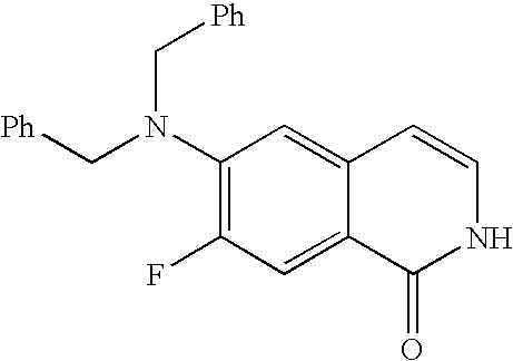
C1(N(C[Ph])C[Ph])=C(F)C=C2C(=C1)C=CNC2=O
